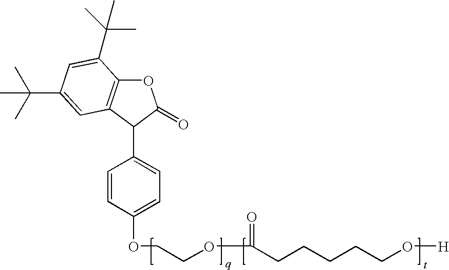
O1C2=C(C(C3=CC=C(OCCOC(CCCCCO[H])=O)C=C3)C1=O)C=C(C(C)(C)C)C=C2C(C)(C)C
